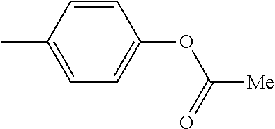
C1=CC(C)=CC=C1OC([Me])=O
